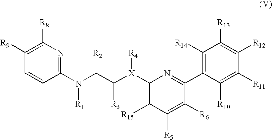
C1(N(C(C([X](C2=C([R15])C([R5])=C([R6])C(C3=C([R14])C([R13])=C([R12])C([R11])=C3[R10])=N2)[R4])[R3])[R2])[R1])=NC([R8])=C([R9])C=C1
